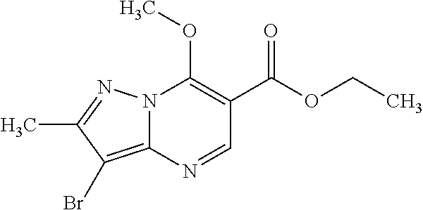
N12C(=C(Br)C(C)=N1)N=CC(C(=O)OCC)=C2OC
